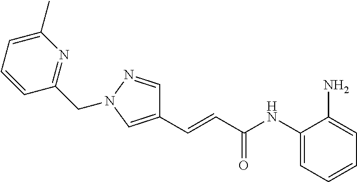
C1(C)=CC=CC(CN2N=CC(C=CC(NC3=CC=CC=C3N)=O)=C2)=N1
